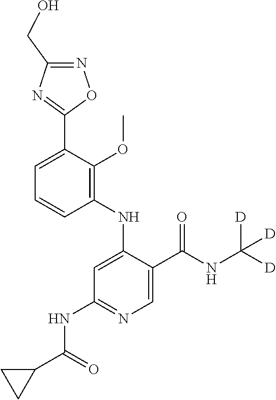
C1=C(C2=NC(CO)=NO2)C(OC)=C(NC2=CC(NC(C3CC3)=O)=NC=C2C(NC([D])([D])[D])=O)C=C1
